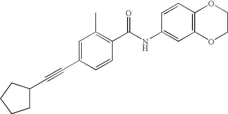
C1(C#CC2CCCC2)=CC(C)=C(C(NC2=CC3=C(C=C2)OCCO3)=O)C=C1
